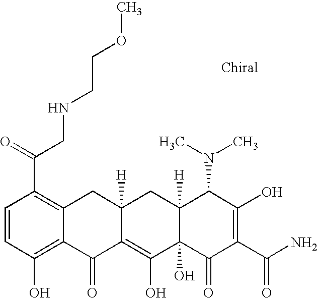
C1=CC(O)=C2C(=C1C(=O)CNCCOC)CC1([H])C(=C(O)C3(O)C([H])(C1)C(N(C)C)C(O)=C(C(N)=O)C3=O)C2=O
